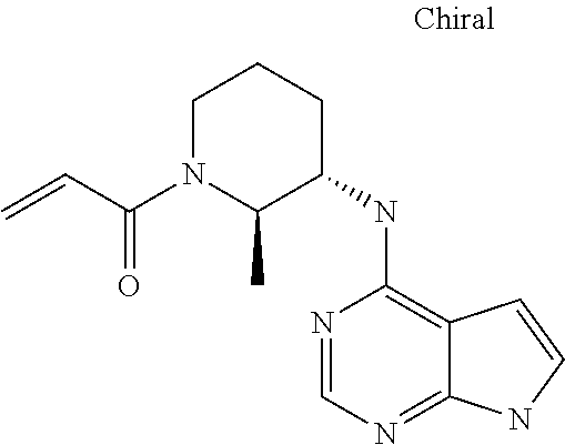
N1=CN=C2C(=C1NC1CCCN(C(C=C)=O)C1C)C=CN2
